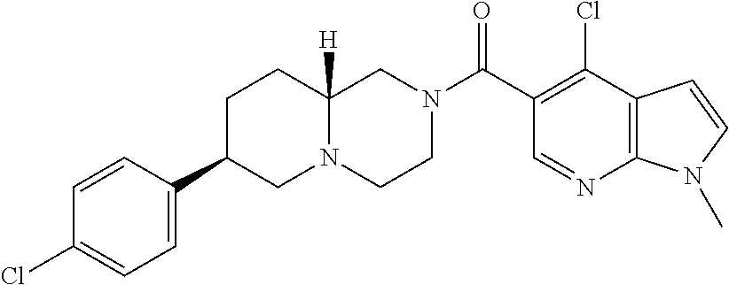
C12=C(C(Cl)=C(C(N3CCN4C([H])(C3)CCC(C3=CC=C(Cl)C=C3)C4)=O)C=N1)C=CN2C
